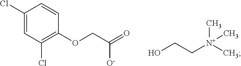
C1(Cl)=CC(Cl)=C(OCC(=O)[O-])C=C1.OCC[N+](C)(C)C
